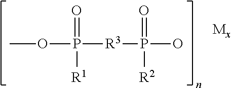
COP([R3]P(O)(=O)[R2])(=O)[R1].[Mx]
